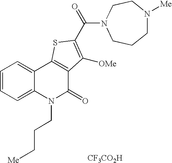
[CF3CO2H].C(=O)(C1=C([OMe])C2=C(C3=CC=CC=C3N(CCC[Me])C2=O)S1)N1CCN([Me])CCC1
